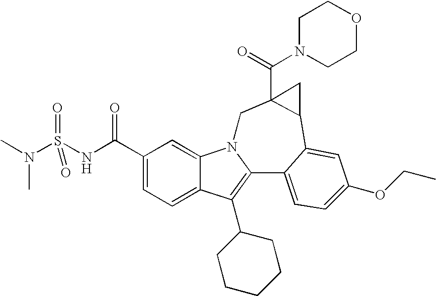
C1(C(NS(N(C)C)(=O)=O)=O)=CC=C2C(=C1)N1C(=C2C2CCCCC2)C2=CC=C(OCC)C=C2C2C(C(N3CCOCC3)=O)(C1)C2
